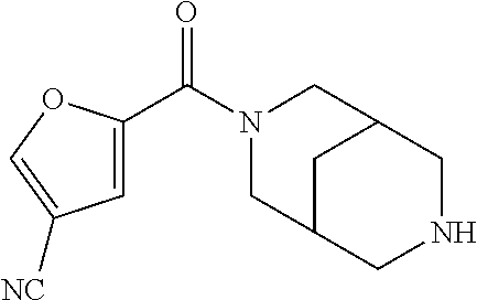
N1(C(C2=CC([NC])=CO2)=O)CC2CNCC(C1)C2
